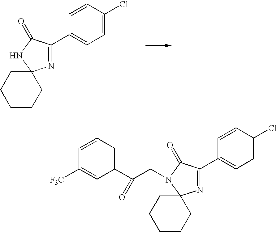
C1CCCCC12N=C(C1=CC=C(Cl)C=C1)C(=O)N2.C1(C(CN2C(=O)C(C3=CC=C(Cl)C=C3)=NC23CCCCC3)=O)=CC=CC([F3C])=C1
